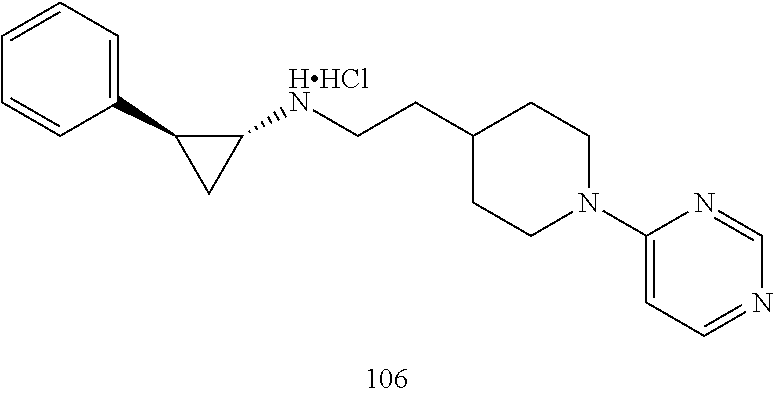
C1(C2CC2[HHClN]CCC2CCN(C3=CC=NC=N3)CC2)=CC=CC=C1
